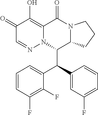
C1(=O)C=NN2C(=C1O)C(=O)N1C(C2C(C2=CC(F)=CC=C2)C2=CC=CC(F)=C2F)CCC1
